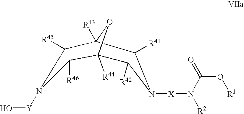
O1C2([R43])C([R41])N([X]N([R2])C(O[R1])=O)C([R42])C1([R44])C([R46])N([Y]O)C2[R45]
